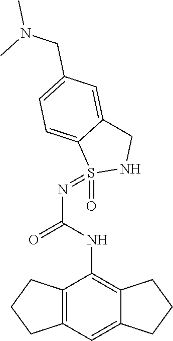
C12=C(C=C3C(=C1NC(N=S1(=O)NCC4=CC(CN(C)C)=CC=C14)=O)CCC3)CCC2
